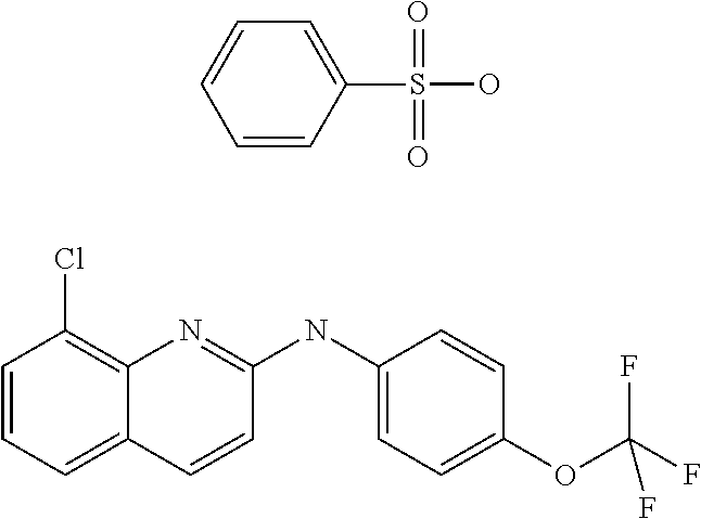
C1=C2C(=C(Cl)C=C1)N=C(NC1=CC=C(OC(F)(F)F)C=C1)C=C2.C1=CC(S(=O)(=O)O)=CC=C1
